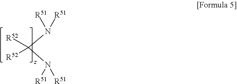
C(N([R51])[R51])(N([R51])[R51])([R52])[R52]
